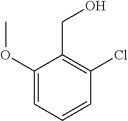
C1(OC)=CC=CC(Cl)=C1CO
